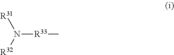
N([R33]C)([R32])[R31]
